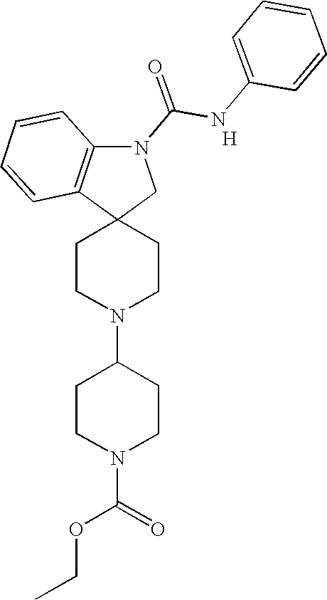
C1CN(C2CCN(C(=O)OCC)CC2)CCC12CN(C(NC1=CC=CC=C1)=O)C1=C2C=CC=C1.[H]
